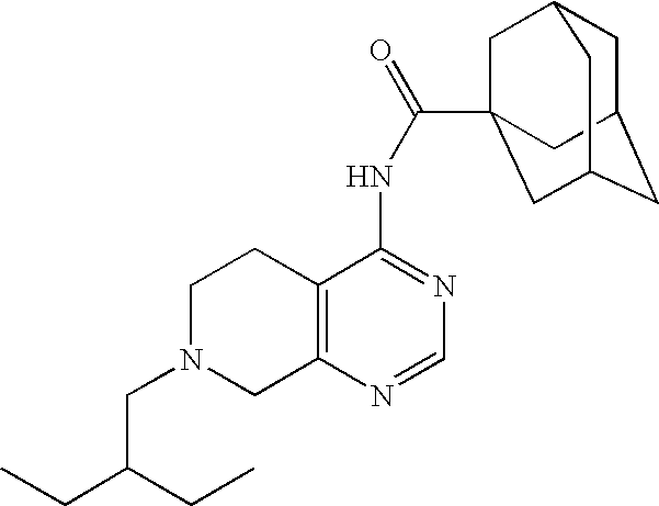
C1N(CC(CC)CC)CC2=C(C1)C(NC(=O)C13CC4CC(CC(C1)C4)C3)=NC=N2
